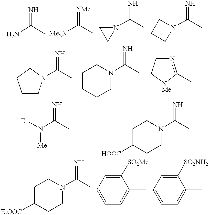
CC(=N)N.[Me2N]C(C)=[NMe].N1(C(C)=N)CC1.N1(C(C)=N)CCC1.N1=C(C)[NMe]CC1.C1CCCN(C(C)=N)C1.C1CN(C(C)=N)CC1.C(C)(N([Et])[Me])=N.C1C([HOOC])CCN(C(C)=N)C1.C1CN(C(C)=N)CCC1[EtOOC].C1([SO2Me])=CC=CC=C1C.C1([SO2NH2])=CC=CC=C1C
